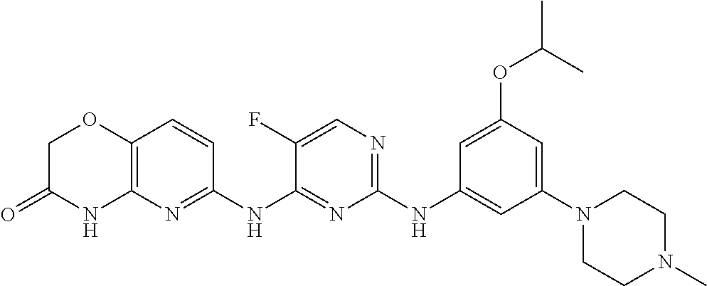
C1(NC2=CC(N3CCN(C)CC3)=CC(OC(C)C)=C2)=NC=C(F)C(NC2=NC3=C(C=C2)OCC(=O)N3)=N1
